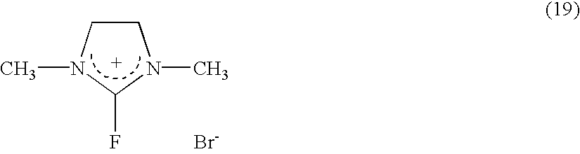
C1(F)N(C)CCN1C.[Br-]
